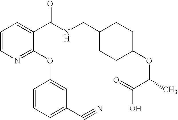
C1=CN=C(OC2=CC(C#N)=CC=C2)C(C(NCC2CCC(OC(C(O)=O)C)CC2)=O)=C1
